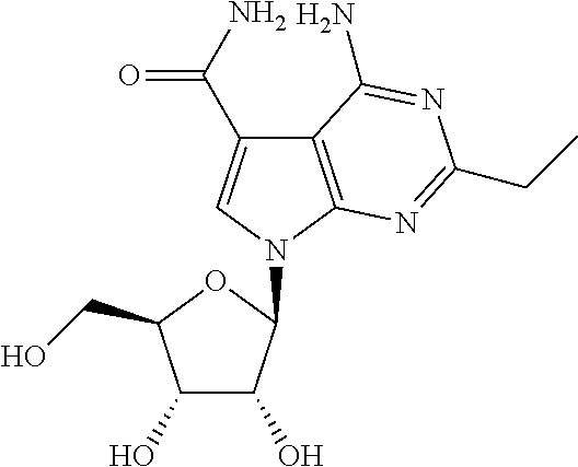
C1(O)C(O)C(N2C=C(C(N)=O)C3=C2N=C(CC)N=C3N)OC1CO
